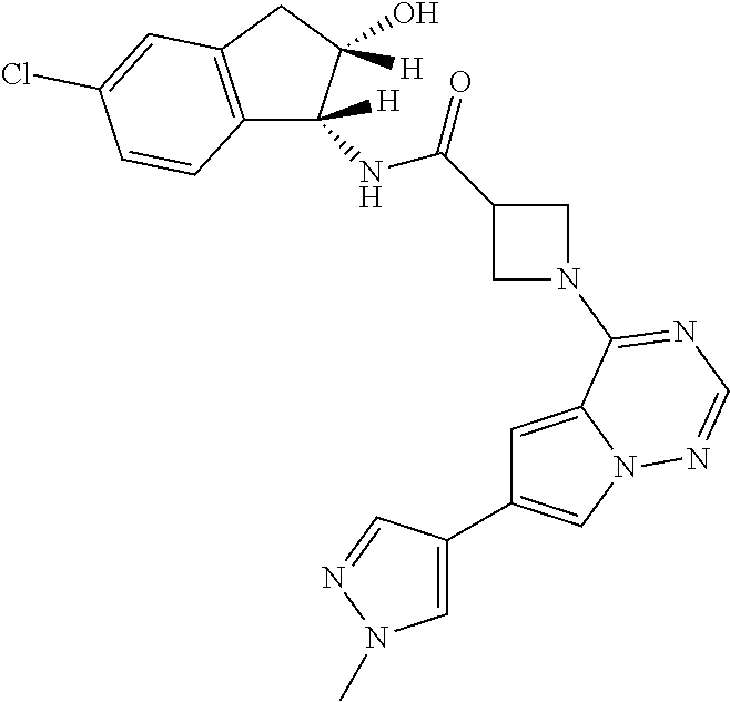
C1=C(C2=CN3C(=C2)C(N2CC(C(=O)NC4([H])C5=C(CC4(O)[H])C=C(Cl)C=C5)C2)=NC=N3)C=NN1C
